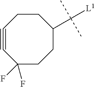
C1#CC(F)(F)CCC(C([L1])(C)C)CC1
